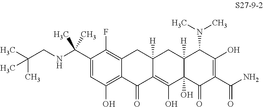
C(NCC(C)(C)C)(C)(C)C1=CC(O)=C2C(=C1F)CC1([H])C(=C(O)C3(O)C([H])(C1)C(N(C)C)C(O)=C(C(N)=O)C3=O)C2=O
